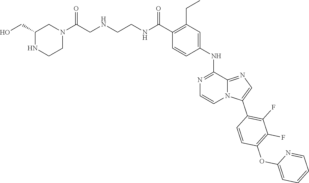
C1(C(NCCNCC(N2CC(CO)NCC2)=O)=O)=C(CC)C=C(NC2=NC=CN3C2=NC=C3C2=C(F)C(F)=C(OC3=CC=CC=N3)C=C2)C=C1
